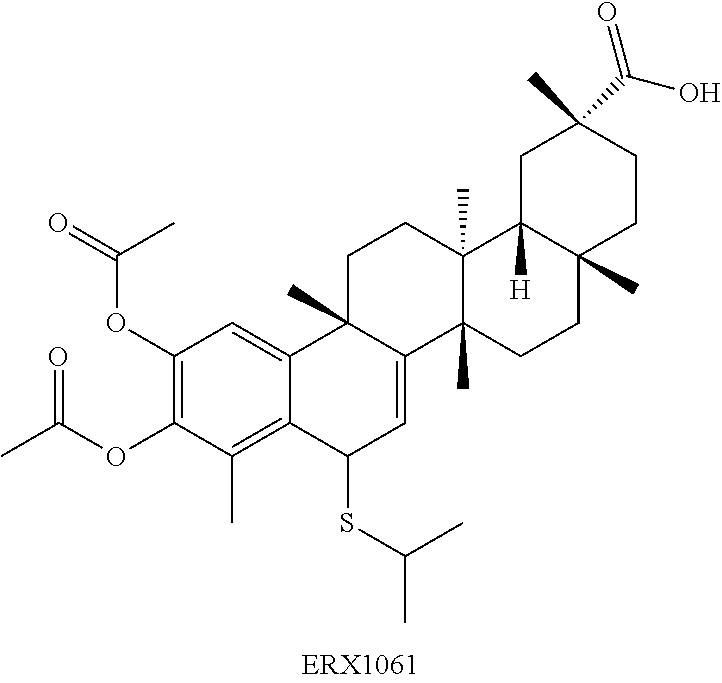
C1(OC(=O)C)=C(OC(C)=O)C(C)=C2C(=C1)C1(C)C(=CC2SC(C)C)C2(C)C(C)(CC1)C1([H])C(C)(CC2)CCC(C)(C(O)=O)C1
